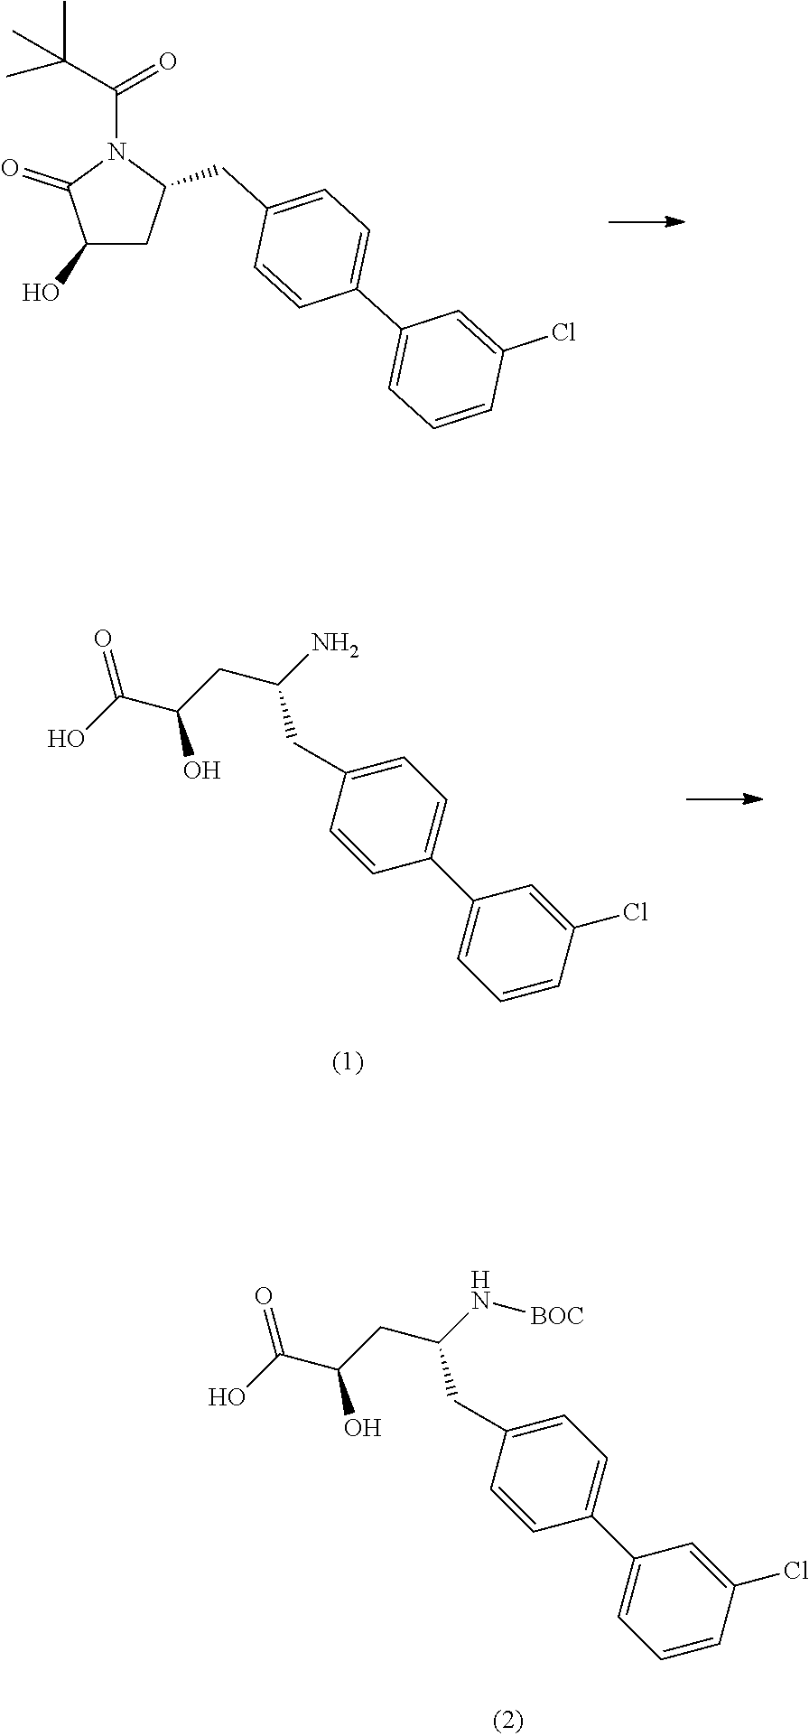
C1(O)CC(CC2=CC=C(C3=CC=CC(Cl)=C3)C=C2)N(C(C(C)(C)C)=O)C1=O.OC(C(CC(N)CC1=CC=C(C2=CC=CC(Cl)=C2)C=C1)O)=O.OC(C(CC(N[BOC])CC1=CC=C(C2=CC=CC(Cl)=C2)C=C1)O)=O
